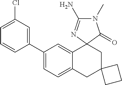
C1(C2=CC=C3C(=C2)C2(CC4(C3)CCC4)C(=O)N(C)C(N)=N2)=CC(Cl)=CC=C1
